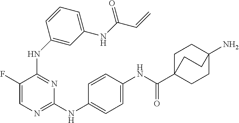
N(C1=NC=C(F)C(NC2=CC(NC(C=C)=O)=CC=C2)=N1)C1=CC=C(NC(=O)C23CCC(N)(CC2)CC3)C=C1
